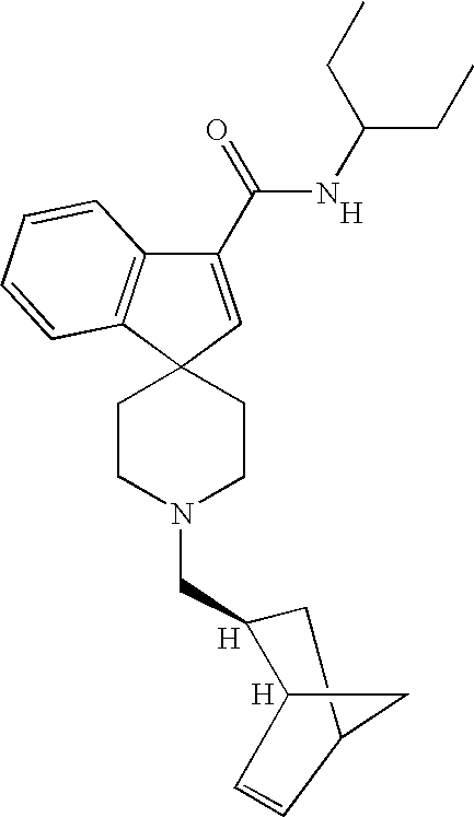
C1(C(=O)NC(CC)CC)=CC2(C3=C1C=CC=C3)CCN(CC1C3C=CC(C1)C3)CC2.[H].[H].[H]
